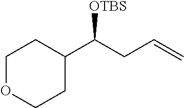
C1OCCC(C(CC=C)[OTBS])C1
